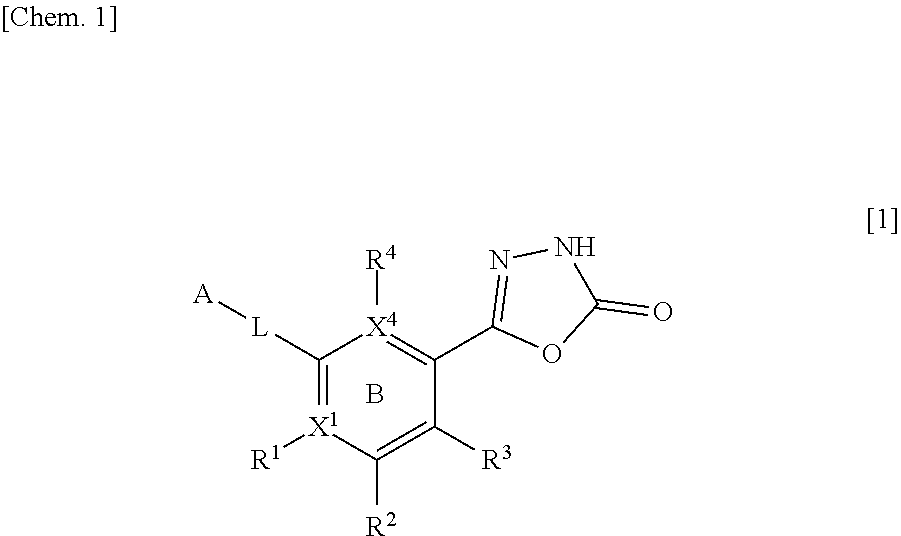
N1C(=O)OC(C2=[X4]([R4])C([L][A])=[X1]([R1])C([R2])=C2[R3])=N1.B
